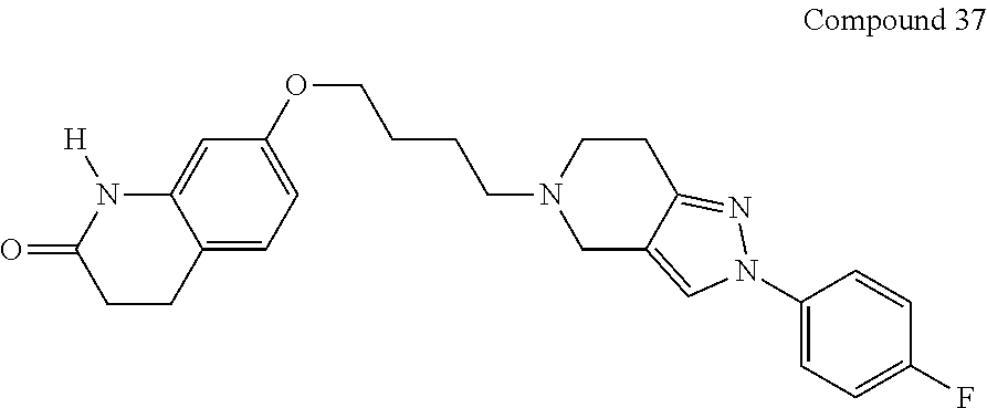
C1CC2=CC=C(OCCCCN3CC4=CN(C5=CC=C(F)C=C5)N=C4CC3)C=C2N([H])C1=O
